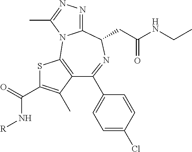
C1(C2=CC=C(Cl)C=C2)=NC(CC(NCC)=O)C2=NN=C(C)N2C2=C1C(C)=C(C(=O)N[R])S2
